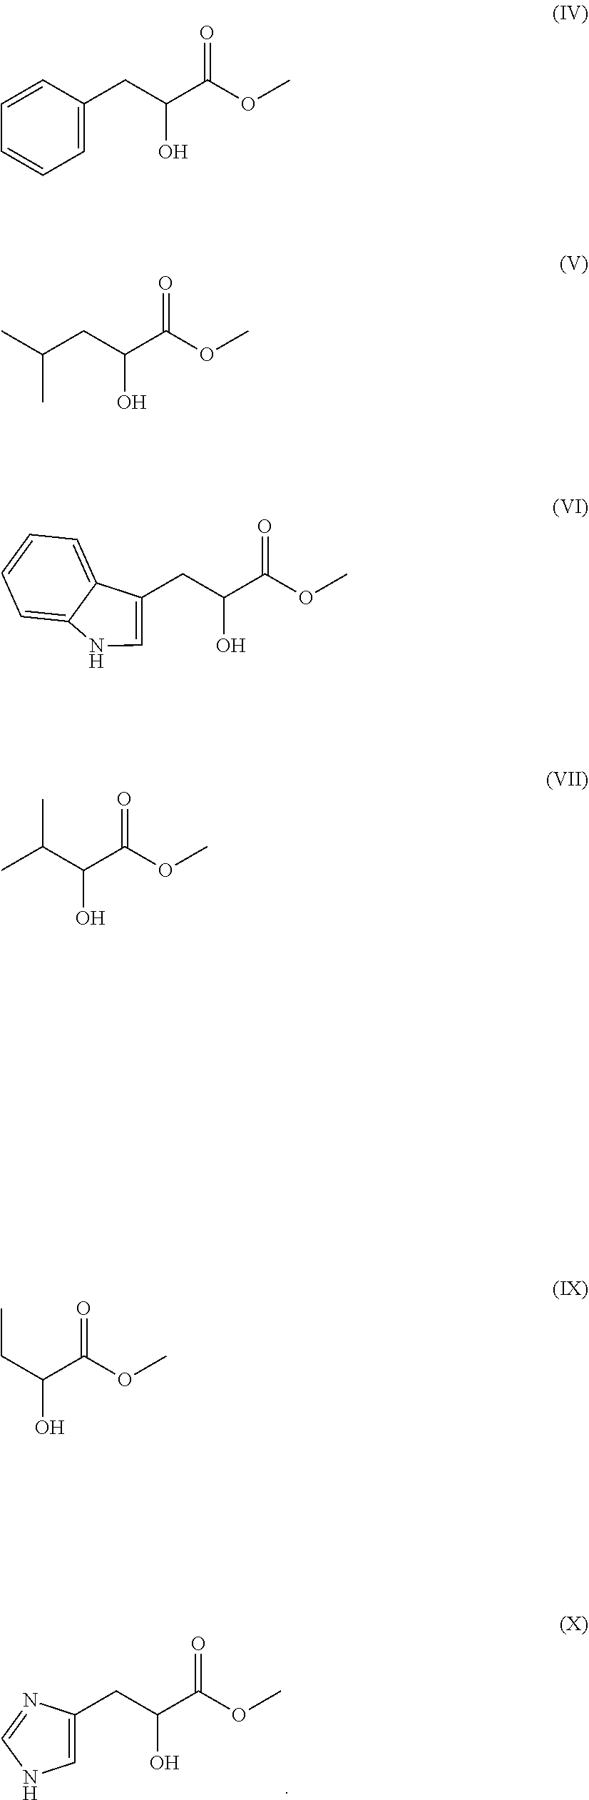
C(C(O)C(=O)OC)C1=CNC=N1.C1=C(CC(C(OC)=O)O)C=CC=C1.CC(C)CC(C(OC)=O)O.C(C(C(OC)=O)O)C1=CNC2=CC=CC=C12.CC(C)C(O)C(=O)OC.C(C(O)C(=O)OC)C
